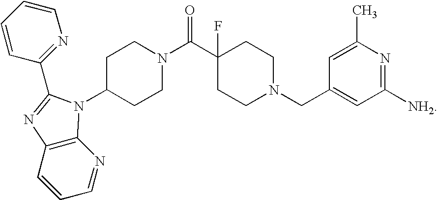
C1C(N2C3=C(C=CC=N3)N=C2C2=NC=CC=C2)CCN(C(C2(F)CCN(CC3=CC([NH2])=NC(C)=C3)CC2)=O)C1
